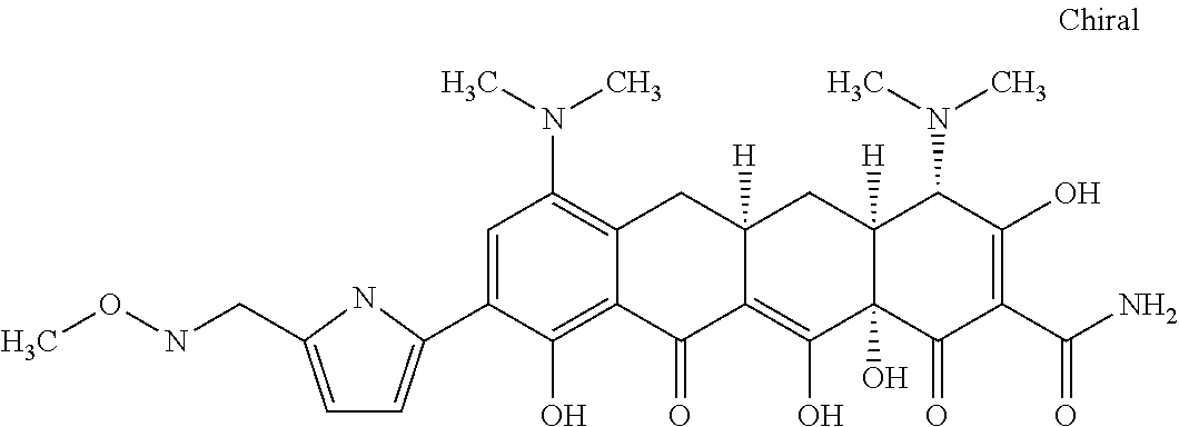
C1=C(C2=CC=C(CNOC)N2)C(O)=C2C(=C1N(C)C)CC1([H])C(=C(O)C3(O)C([H])(C1)C(N(C)C)C(O)=C(C(N)=O)C3=O)C2=O
